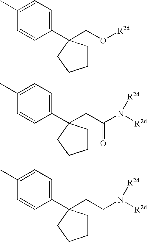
C1(C)=CC=C(C2(CO[R2d])CCCC2)C=C1.C1(C)=CC=C(C2(CC(N([R2d])[R2d])=O)CCCC2)C=C1.C1(C)=CC=C(C2(CCN([R2d])[R2d])CCCC2)C=C1
